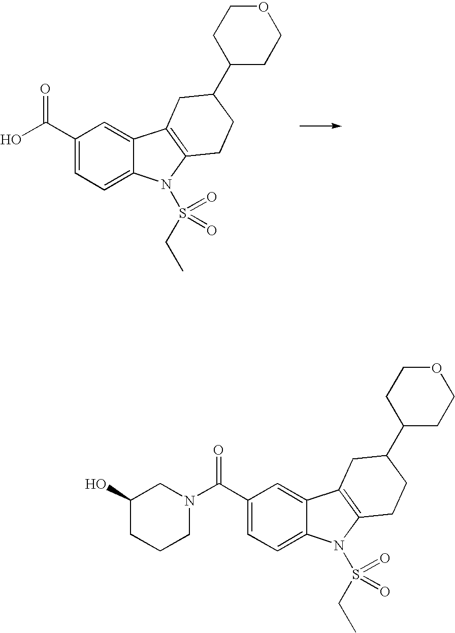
C1(C(=O)N2CC(O)CCC2)=CC=C2C(=C1)C1=C(N2S(CC)(=O)=O)CCC(C2CCOCC2)C1.C1(C(=O)O)=CC=C2C(=C1)C1=C(N2S(CC)(=O)=O)CCC(C2CCOCC2)C1
